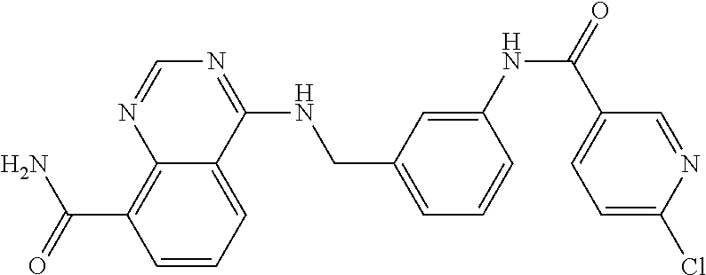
C(C1=C2N=CN=C(NCC3=CC=CC(NC(=O)C4=CC=C(Cl)N=C4)=C3)C2=CC=C1)(N)=O
